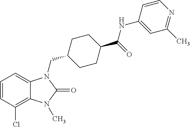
C1=CC(Cl)=C2C(=C1)N(CC1CCC(C(=O)NC3=CC(C)=NC=C3)CC1)C(=O)N2C
